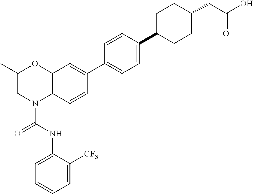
C12=C(C=C(C3=CC=C(C4CCC(CC(O)=O)CC4)C=C3)C=C1)OC(C)CN2C(NC1=CC=CC=C1[CF3])=O
